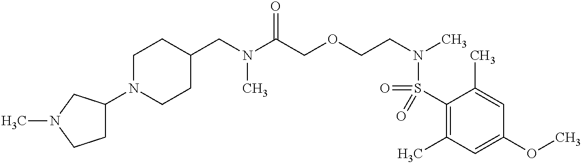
C1(S(=O)(N(CCOCC(N(CC2CCN(C3CCN(C)C3)CC2)C)=O)C)=O)=C(C)C=C(OC)C=C1C
